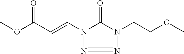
COC(C=CN1C(=O)N(CCOC)N=N1)=O
